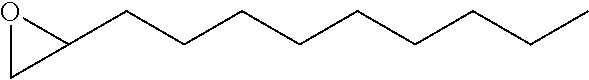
O1CC1CCCCCCCCC
